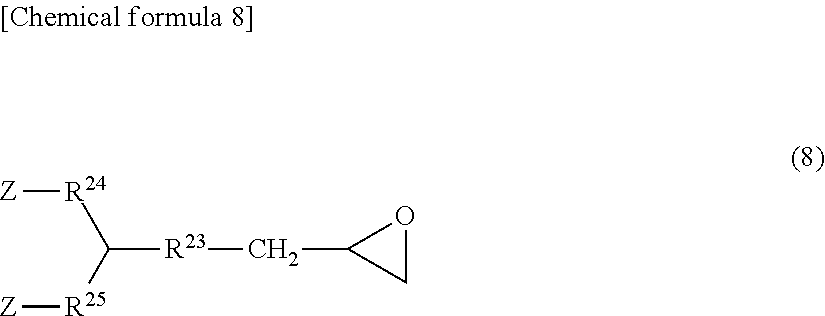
C([R23]CC1CO1)([R24][Z])[R25][Z]
